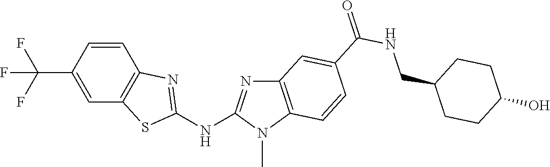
C1(C(F)(F)F)=CC2=C(C=C1)N=C(NC1=NC3=C(N1C)C=CC(C(NCC1CCC(O)CC1)=O)=C3)S2
